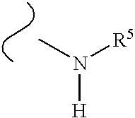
CN([R5])[H]
